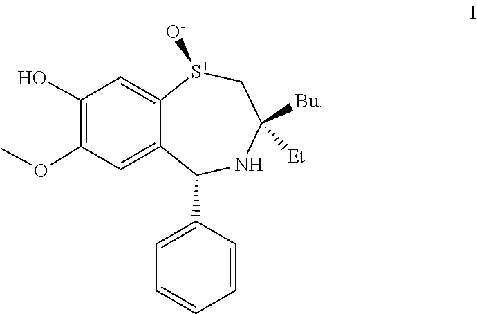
C1=C(C2C3=CC(OC)=C(O)C=C3[S+]([O-])CC([Bu])([Et])N2)C=CC=C1
